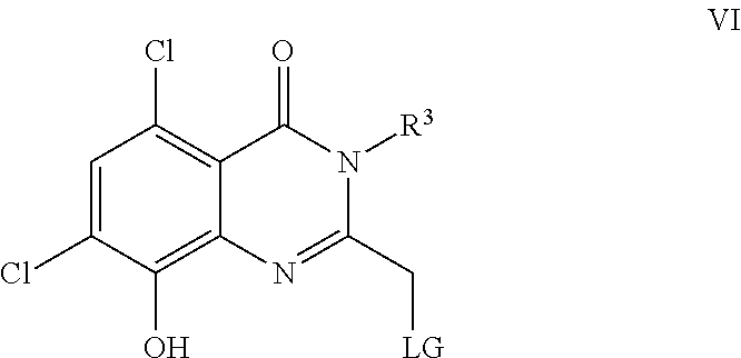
C1=C(Cl)C(O)=C2C(=C1Cl)C(=O)N([R3])C(C[LG])=N2
